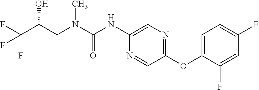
C(C(F)(F)F)(O)CN(C)C(=O)NC1=CN=C(OC2=CC=C(F)C=C2F)C=N1
